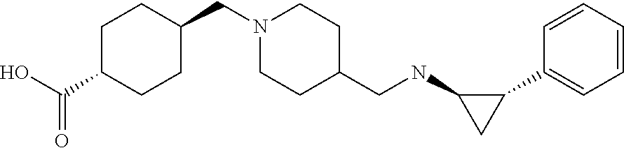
C1(C2=CC=CC=C2)C(NCC2CCN(CC3CCC(C(O)=O)CC3)CC2)C1
